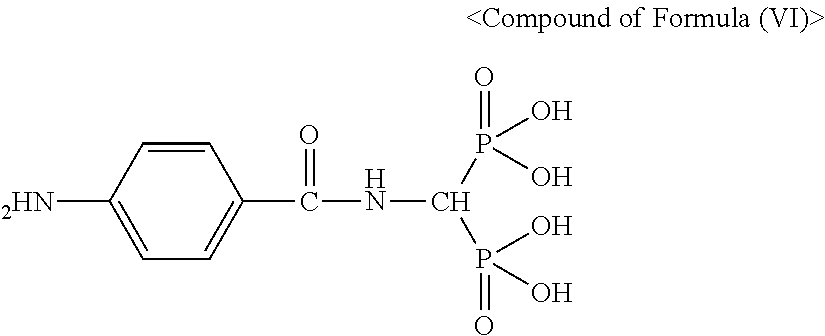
[2HN]C1=CC=C(C(NC(P(=O)(O)O)P(=O)(O)O)=O)C=C1
